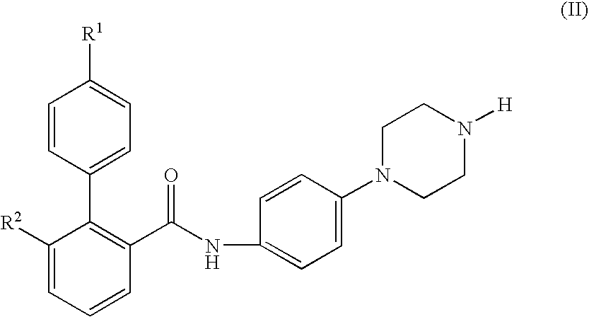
C1([R2])=CC=CC(C(NC2=CC=C(N3CCN([H])CC3)C=C2)=O)=C1C1=CC=C([R1])C=C1
